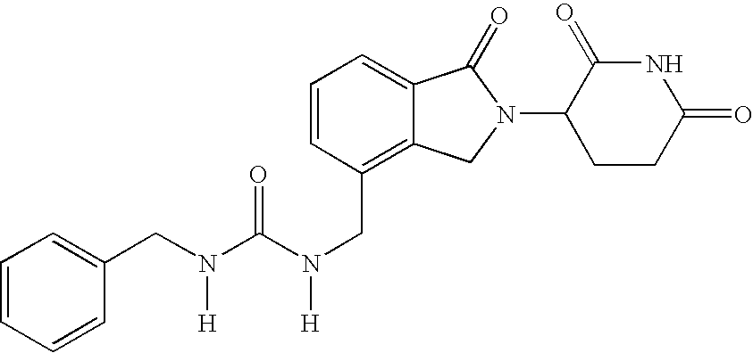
C(N(C(N(CC1=C2C(=CC=C1)C(=O)N(C1CCC(=O)NC1=O)C2)[H])=O)[H])C1=CC=CC=C1
